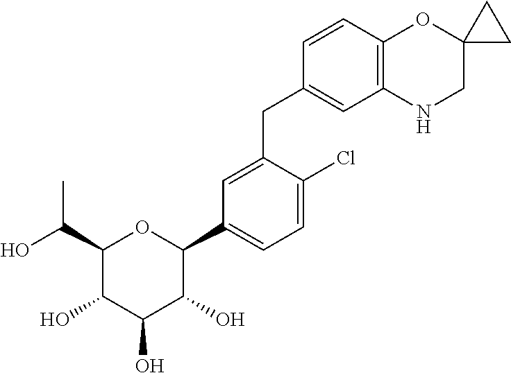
C1(C(C)O)C(O)C(O)C(O)C(C2=CC=C(Cl)C(CC3=CC4=C(C=C3)OC3(CN4)CC3)=C2)O1
